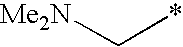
[Me2N]C*
